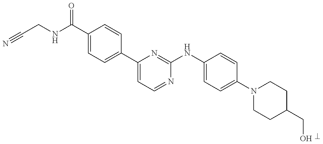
C1(C(NCC#N)=O)=CC=C(C2=CC=NC(NC3=CC=C(N4CCC(CO)CC4)C=C3)=N2)C=C1
